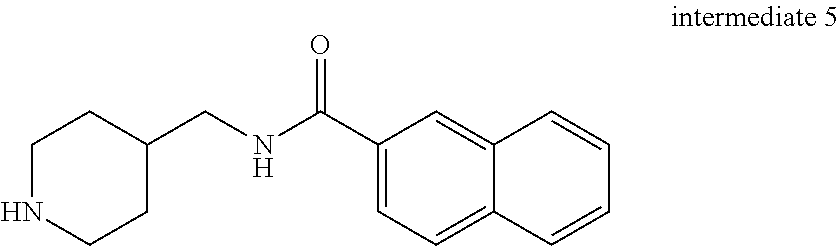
C(NC(C1=CC=C2C(=C1)C=CC=C2)=O)C1CCNCC1
